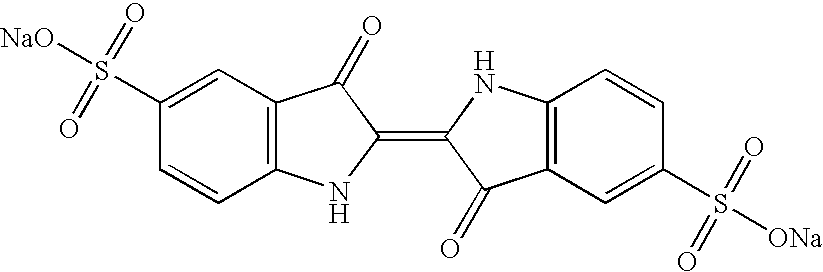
C1=C(S([NaO])(=O)=O)C=CC2=C1C(=O)C(=C1C(=O)C3=C(N1)C=CC(S([ONa])(=O)=O)=C3)N2
